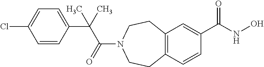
C12=C(C=C(C(=O)NO)C=C1)CCN(C(C(C1=CC=C(Cl)C=C1)(C)C)=O)CC2
